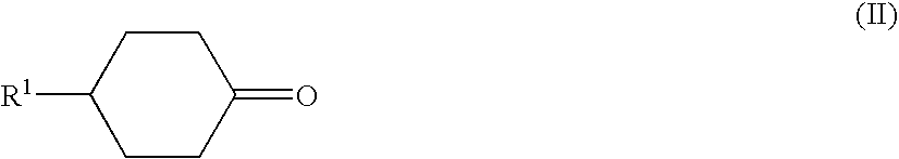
C1([R1])CCC(=O)CC1
